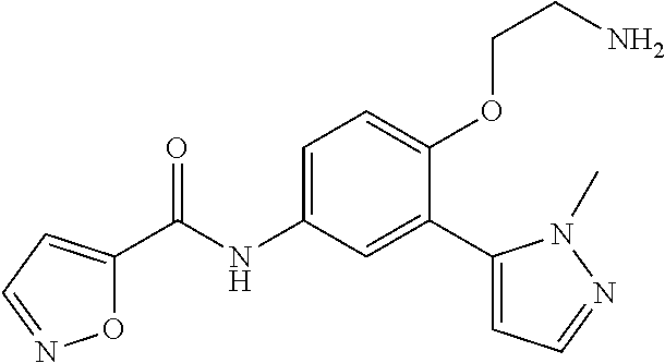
O1C(C(=O)NC2=CC=C(OCCN)C(C3=CC=NN3C)=C2)=CC=N1
